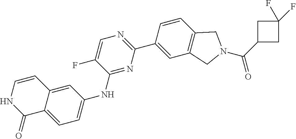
C1C(C(N2CC3=C(C2)C=C(C2=NC=C(F)C(NC4=CC=C5C(=C4)C=CNC5=O)=N2)C=C3)=O)CC1(F)F
